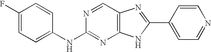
N(C1=NC2=C(C=N1)N=C(C1=CC=NC=C1)N2)C1=CC=C(F)C=C1
